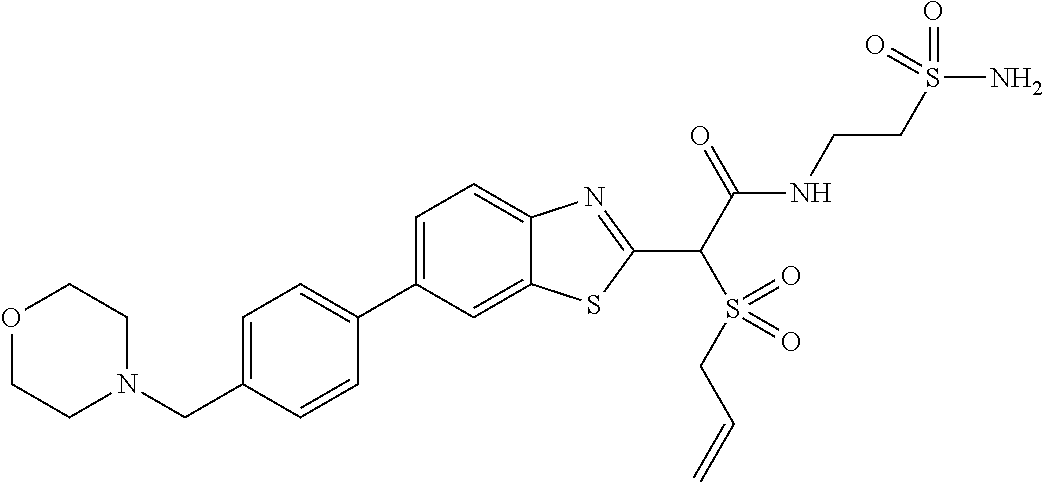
C1=C(CN2CCOCC2)C=CC(C2=CC=C3C(=C2)SC(C(C(NCCS(N)(=O)=O)=O)S(CC=C)(=O)=O)=N3)=C1
